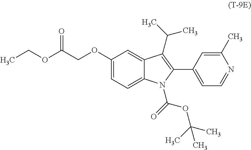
C1(OCC(OCC)=O)=CC=C2C(=C1)C(C(C)C)=C(C1=CC=NC(C)=C1)N2C(=O)OC(C)(C)C
